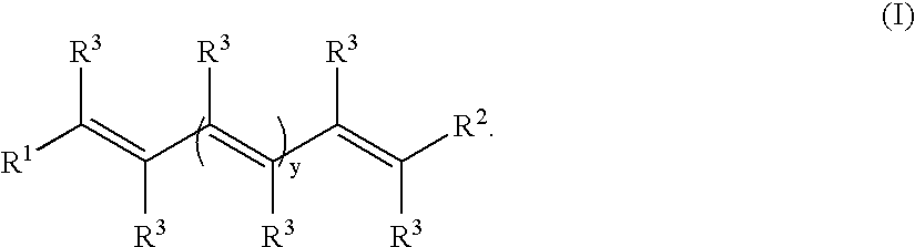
[R1]C(=C(C(=C(C(=C([R2])[R3])[R3])[R3])[R3])[R3])[R3]
